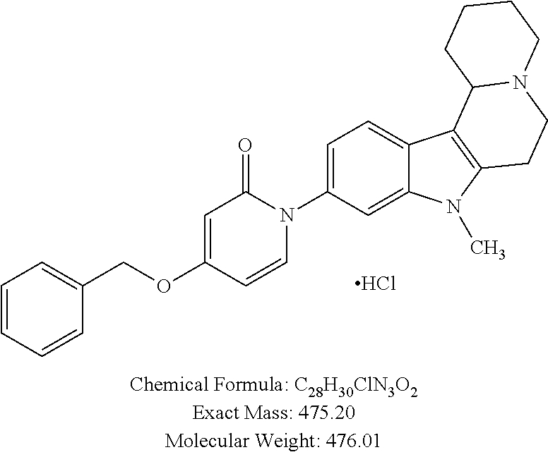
C1=CC=CC(COC2=CC(=O)N(C3=CC=C4C(=C3)N(C)C3=C4C4N(CC3)CCCC4)C=C2)=C1.Cl
